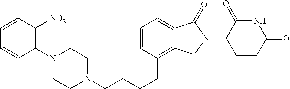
C(CCCC1=C2C(=CC=C1)C(=O)N(C1C(=O)NC(=O)CC1)C2)N1CCN(C2=C([NO2])C=CC=C2)CC1
